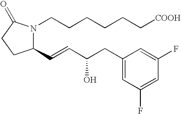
C1(C=CC(O)CC2=CC(F)=CC(F)=C2)N(CCCCCC[COOH])C(=O)CC1
